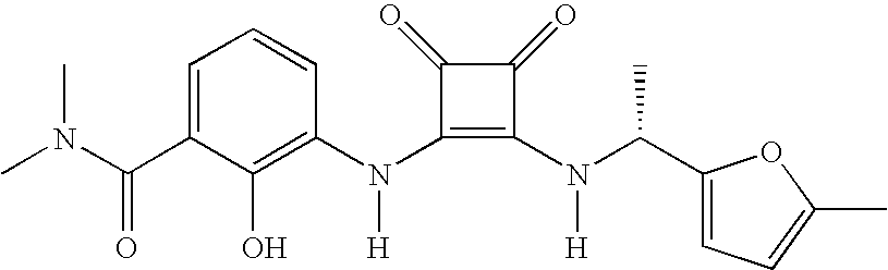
C(C1=CC=CC(N(C2=C(N(C(C3=CC=C(C)O3)C)[H])C(=O)C2=O)[H])=C1O)(=O)N(C)C
